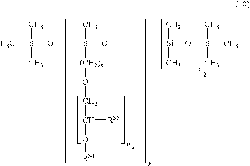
C[Si](C)(C)O[Si](C)(O[Si](C)(C)O[Si](C)(C)C)[(CH2)n]OCC(O[R34])[R35]
